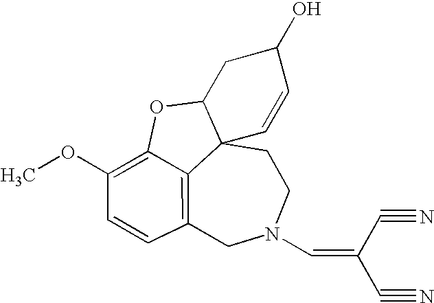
C12=C3C=CC(OC)=C1OC1CC(O)C=CC21CCN(C=C(C#N)C#N)C3
